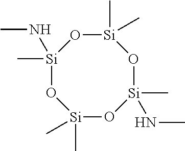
[Si]1(C)(C)O[Si](C)(NC)O[Si](C)(C)O[Si](C)(NC)O1
